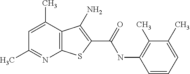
C12=C(C(C)=CC(C)=N1)C(N)=C(C(=O)NC1=C(C)C(C)=CC=C1)S2
